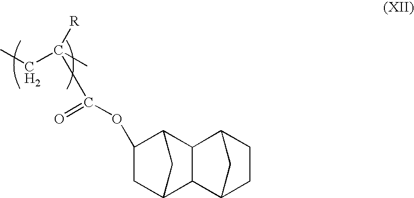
CCC(C)([R])C(=O)OC1CC2CC1C1C2C2CCC1C2
